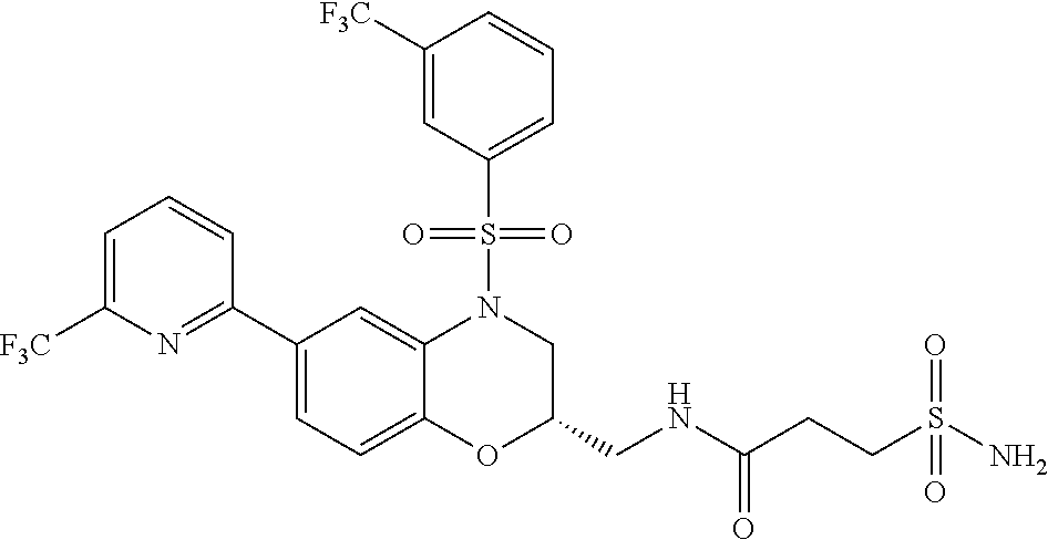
C1=C([F3C])N=C(C2=CC=C3C(=C2)N(S(C2=CC=CC([F3C])=C2)(=O)=O)CC(CNC(=O)CCS(N)(=O)=O)O3)C=C1
